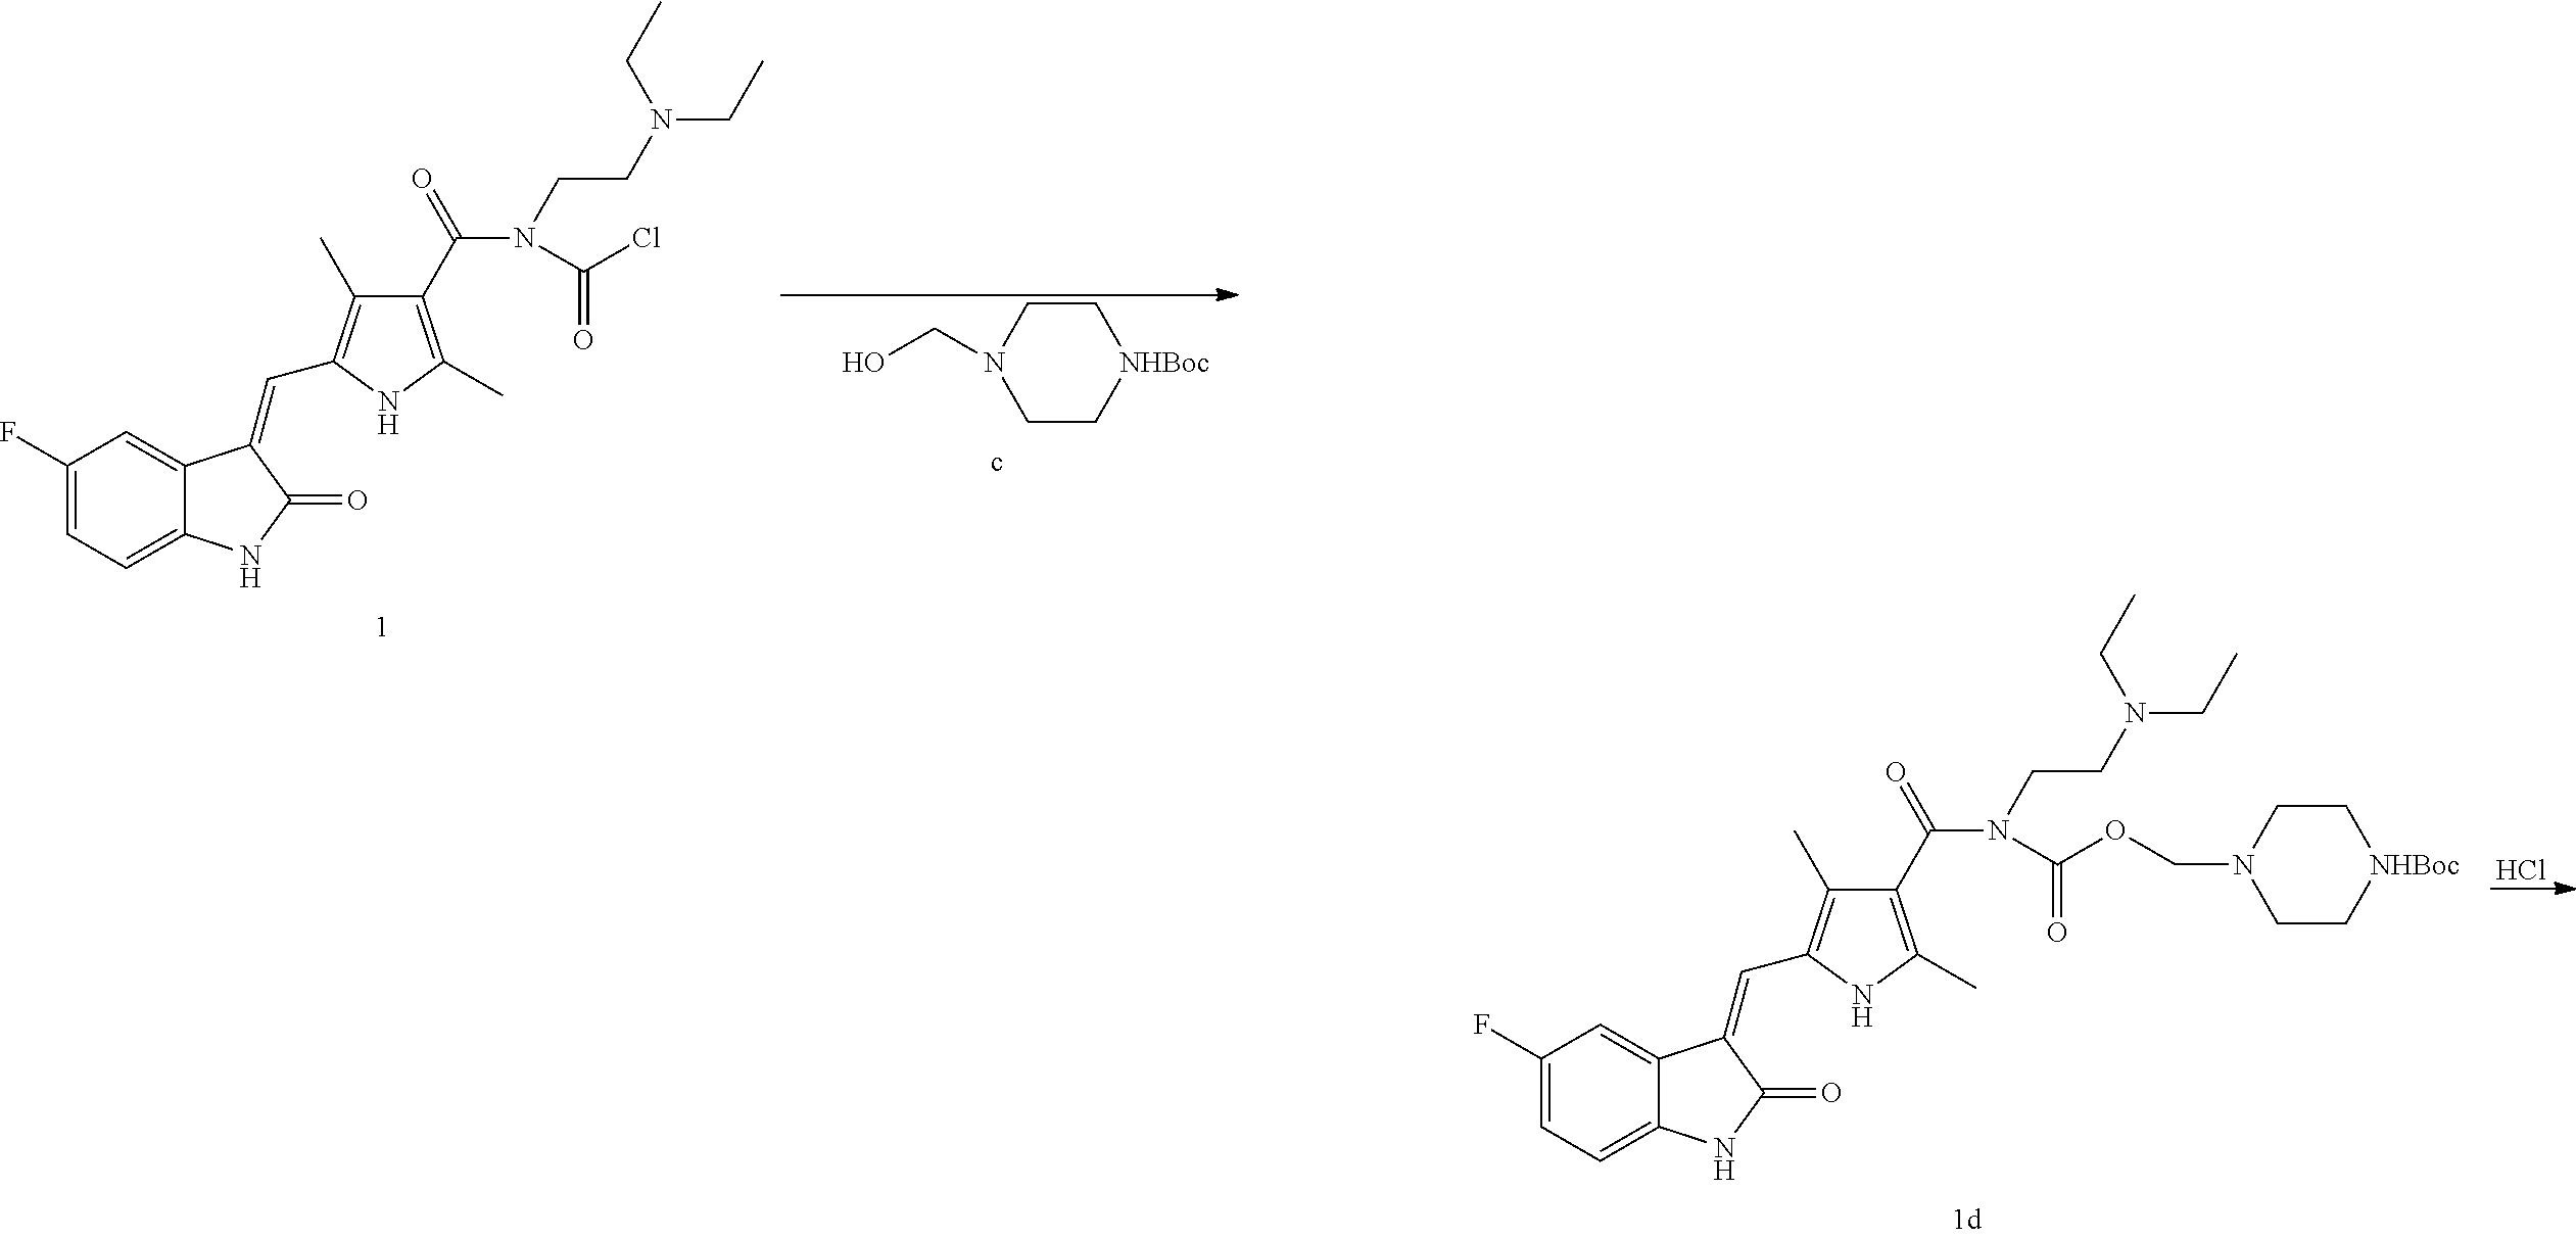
Cl.C1(F)=CC=C2C(=C1)C(=CC1=C(C)C(C(=O)N(CCN(CC)CC)C(=O)OCN3CC[NHBoc]CC3)=C(C)N1)C(=O)N2.C1(F)=CC=C2C(=C1)C(=CC1=C(C)C(C(=O)N(CCN(CC)CC)C(=O)Cl)=C(C)N1)C(=O)N2.OCN1CC[NHBoc]CC1
